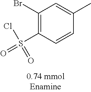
C1(Br)=C(S(=O)(Cl)=O)C=CC(C)=C1
